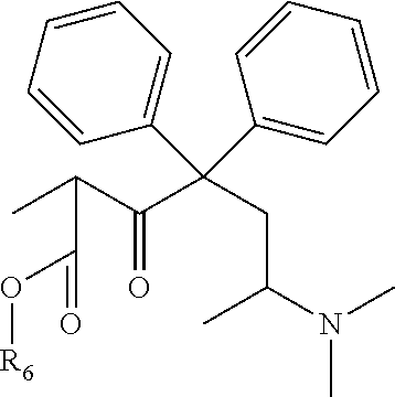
CC(C(=O)C(CC(N(C)C)C)(C1=CC=CC=C1)C1=CC=CC=C1)C(=O)O[R6]
